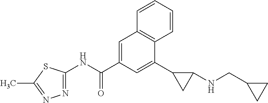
N1=C(NC(C2=CC3=C(C(C4CC4NCC4CC4)=C2)C=CC=C3)=O)SC(C)=N1
